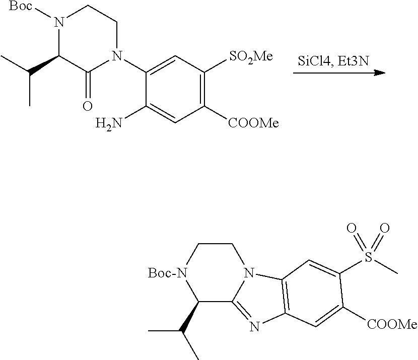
N1([Boc])C(C(C)C)C(=O)N(C2=CC([SO2Me])=C([COOMe])C=C2N)CC1.C1(C(C)C)C2=NC3=C(N2CC[Boc-N]1)C=C(S(C)(=O)=O)C([COOMe])=C3
